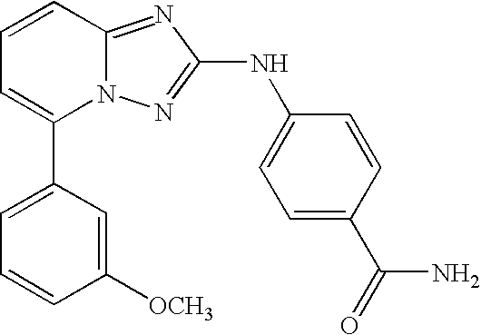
C1(C2=CC=CC3=NC(NC4=CC=C(C(N)=O)C=C4)=NN23)=CC=CC([OCH3])=C1
